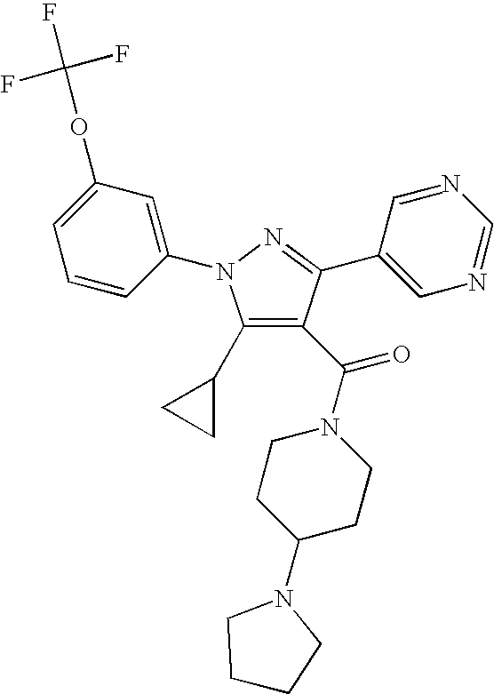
C1(C2CC2)=C(C(N2CCC(N3CCCC3)CC2)=O)C(C2=CN=CN=C2)=NN1C1=CC(OC(F)(F)F)=CC=C1
